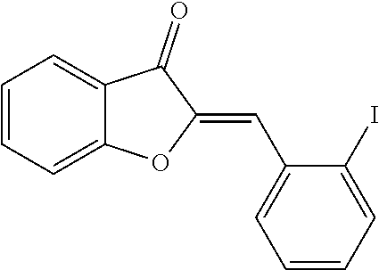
C1=CC=C2C(=C1)C(=O)C(=CC1=CC=CC=C1I)O2
